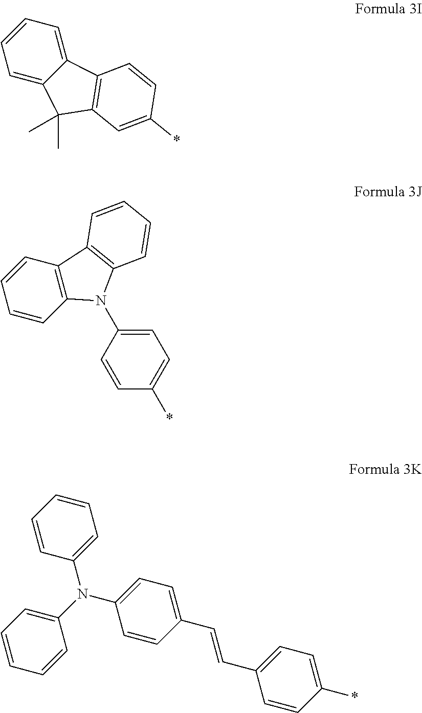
C1=C2C(=CC=C1)C1=C(C2(C)C)C=C(*)C=C1.C1=CC2=C(C=C1)C1=C(N2C2=CC=C(*)C=C2)C=CC=C1.C1=CC=CC(N(C2=CC=CC=C2)C2=CC=C(C=CC3=CC=C(*)C=C3)C=C2)=C1
